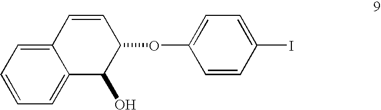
C12=CC=CC=C1C(O)C(OC1=CC=C(I)C=C1)C=C2
